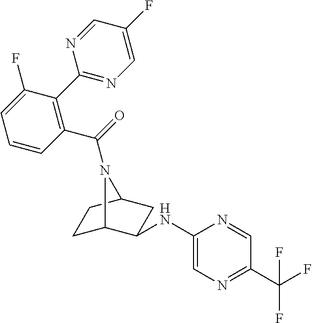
C1C2C(NC3=CN=C(C(F)(F)F)C=N3)CC(C1)N2C(=O)C1=C(C2=NC=C(F)C=N2)C(F)=CC=C1
